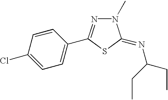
C1=C(Cl)C=CC(C2=NN(C)C(=NC(CC)CC)S2)=C1
